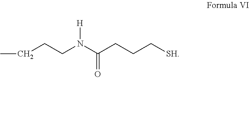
CCCCN(C(CCC[SH])=O)[H]
